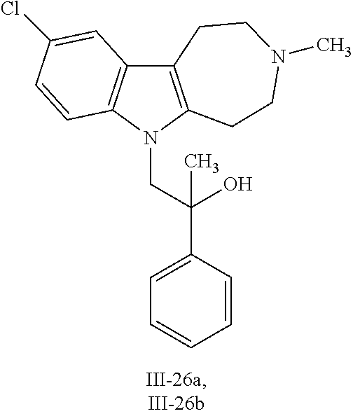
C12=C(N(CC(C3=CC=CC=C3)(O)C)C3=C1C=C(Cl)C=C3)CCN(C)CC2
